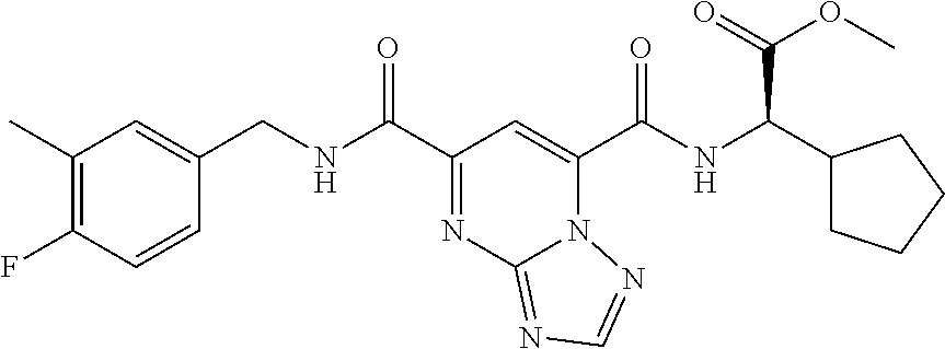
C1(C)=C(F)C=CC(CNC(C2=NC3=NC=NN3C(C(NC(C(OC)=O)C3CCCC3)=O)=C2)=O)=C1
